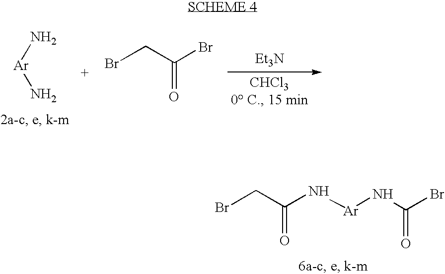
[Ar](N)N.BrCC(Br)=O.[Et3N].BrCC(N[Ar]NC(Br)=O)=O
